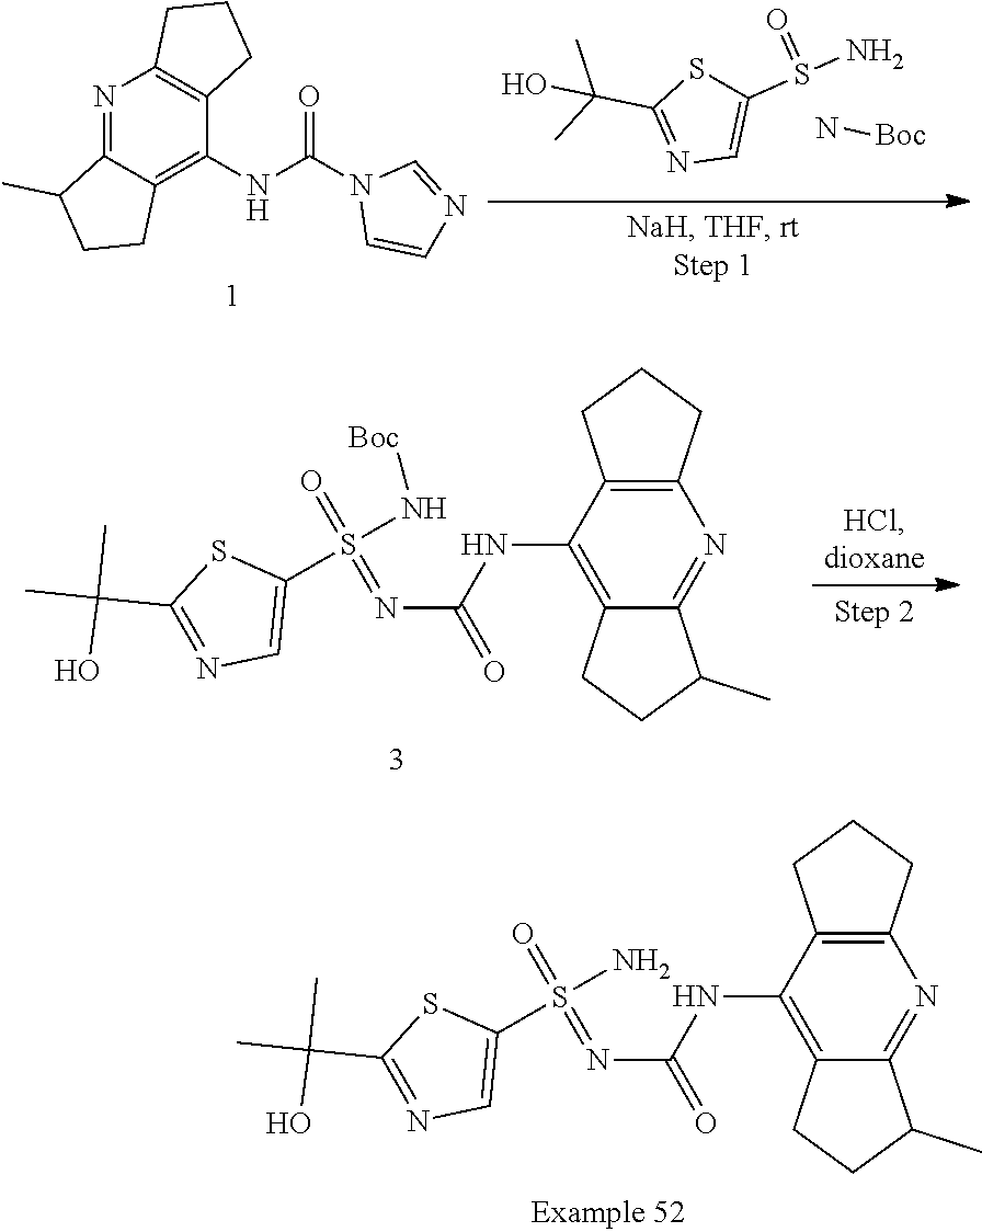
O=S(N)C1=CN=C(C(C)(O)C)S1.N[Boc].N1=C2C(=C(NC(N3C=CN=C3)=O)C3=C1CCC3)CCC2C.C12=C(NC(N=S(=O)(C3=CN=C(C(C)(C)O)S3)N[Boc])=O)C3=C(N=C1C(C)CC2)CCC3.C12=C(NC(N=S(=O)(C3=CN=C(C(C)(C)O)S3)N)=O)C3=C(N=C1C(C)CC2)CCC3
